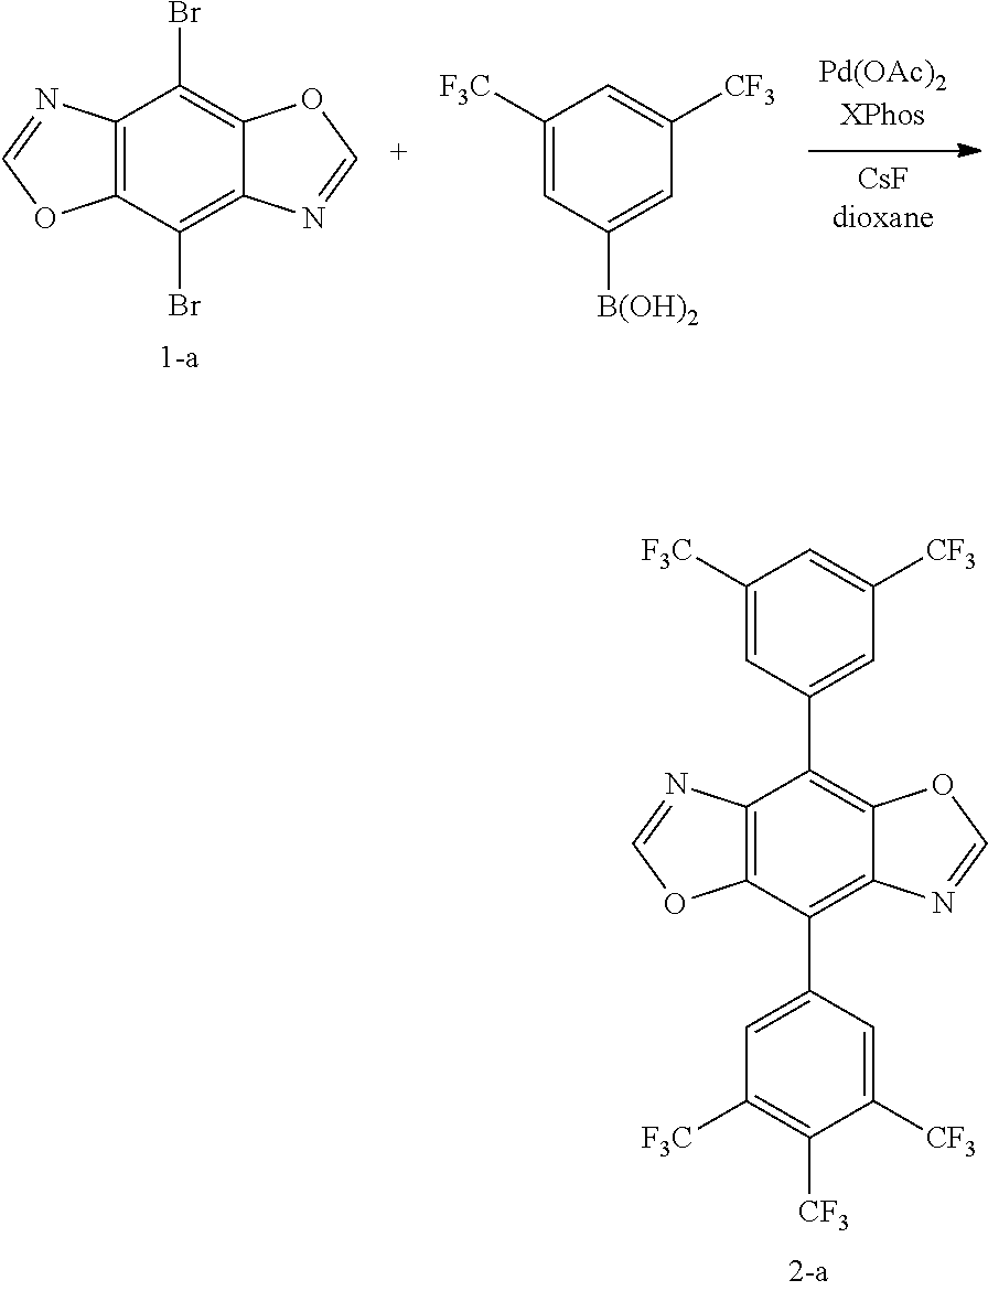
C12=C(C(Br)=C3C(=C1Br)OC=N3)OC=N2.C1([B(OH)2])=CC([CF3])=CC([F3C])=C1.C12=C(C(C3=CC([F3C])=C([CF3])C([CF3])=C3)=C3C(=C1C1=CC([CF3])=CC([F3C])=C1)OC=N3)OC=N2
